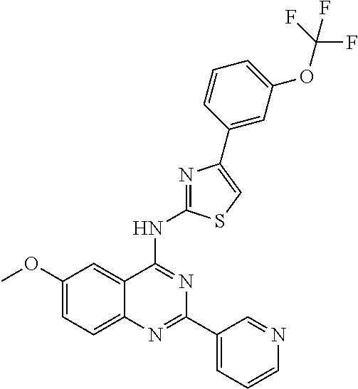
C1(OC)=CC=C2C(=C1)C(NC1=NC(C3=CC(OC(F)(F)F)=CC=C3)=CS1)=NC(C1=CC=CN=C1)=N2
